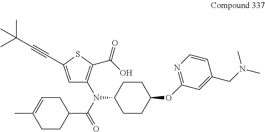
C1=C(C#CC(C)(C)C)SC(C(=O)O)=C1N(C(=O)C1CC=C(C)CC1)C1CCC(OC2=NC=CC(CN(C)C)=C2)CC1
